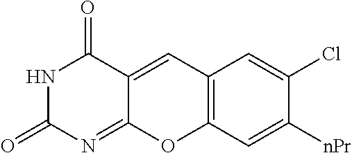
N1C(=O)N=C2C(=CC3=C(O2)C=C([nPr])C(Cl)=C3)C1=O
